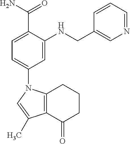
C1=C(C(N)=O)C(NCC2=CN=CC=C2)=CC(N2C3=C(C(=O)CCC3)C(C)=C2)=C1
